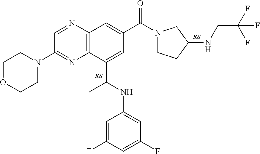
C1=NC2=C(N=C1N1CCOCC1)C(C(NC1=CC(F)=CC(F)=C1)C)=CC(C(N1CCC(NCC(F)(F)F)C1)=O)=C2
